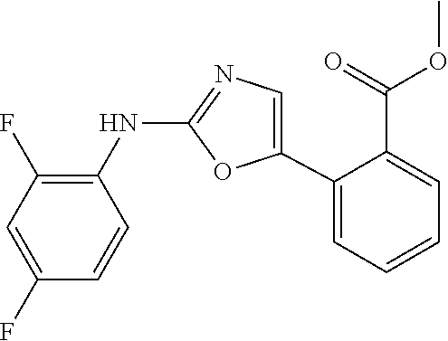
C1(NC2=C(F)C=C(F)C=C2)=NC=C(C2=CC=CC=C2C(=O)OC)O1
